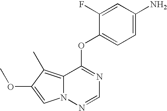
O(C1=NC=NN2C1=C(C)C(OC)=C2)C1=CC=C(N)C=C1F
